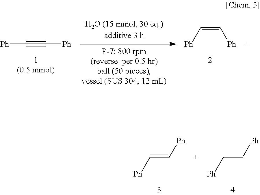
[Ph]C=C[Ph].[Ph]CC[Ph].[Ph]C#C[Ph].[Ph]C=C[Ph]
